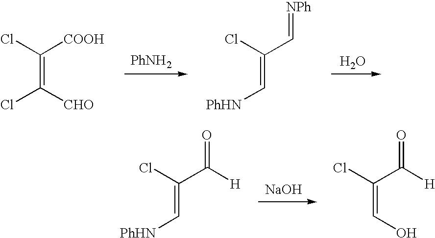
[COOH]C(=C([CHO])Cl)Cl.[PhNH2].O.C(C(=C[PhHN])Cl)=[NPh].[NaOH].C(C(=C[PhHN])Cl)(=O)[H].C(C(=CO)Cl)(=O)[H]
